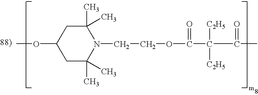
C(N1C(C)(C)CC(OC)CC1(C)C)COC(C(C(C)=O)([C2H5])[C2H5])=O
